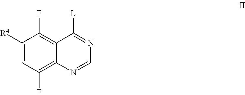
C1(F)=C2C(=C(F)C([R4])=C1)C([L])=NC=N2
